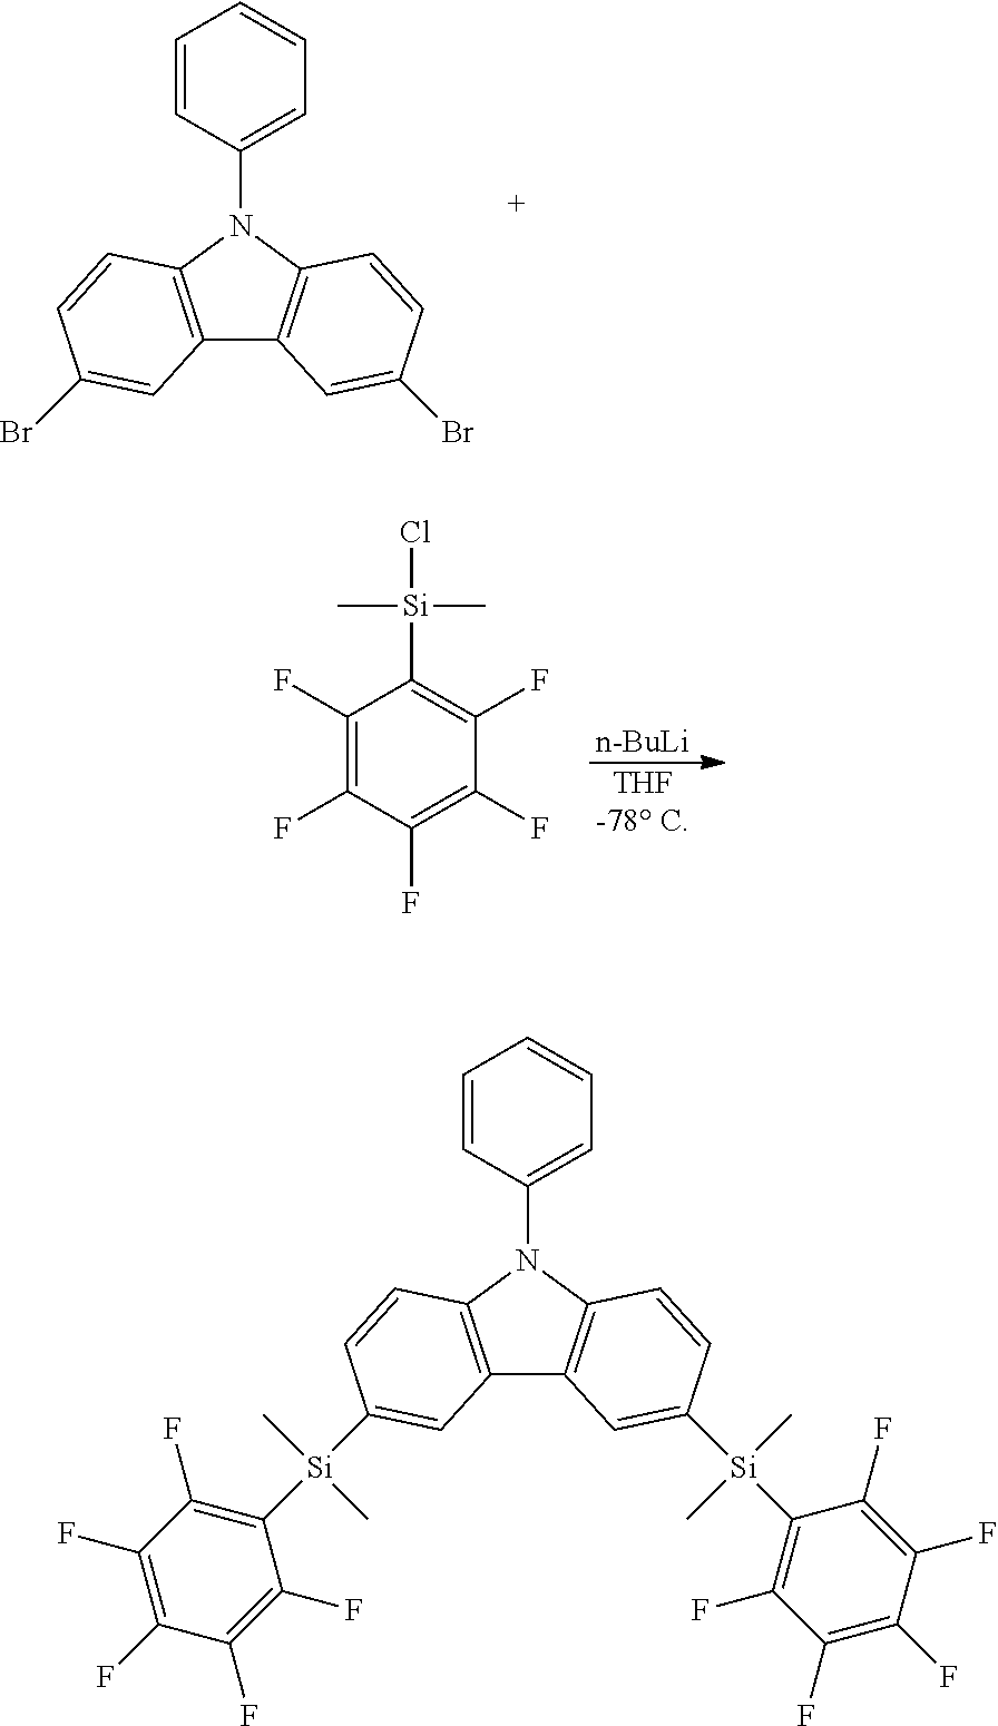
C12=C(N(C3=CC=CC=C3)C3=C1C=C(Br)C=C3)C=CC(Br)=C2.[THF-78 C].[n-BuLi].C1(F)=C(F)C(F)=C(F)C(F)=C1[Si](C)(C)Cl.C12=C(N(C3=CC=CC=C3)C3=C1C=C([Si](C)(C1=C(F)C(F)=C(F)C(F)=C1F)C)C=C3)C=CC([Si](C)(C)C1=C(F)C(F)=C(F)C(F)=C1F)=C2
